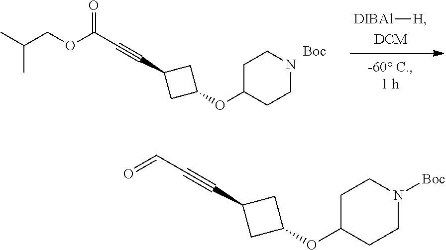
[DIBAl][H].C1NCCC(OC2CC(C#CC(OCC(C)C)=O)C2)C1.[Boc].C1N([Boc])CCC(OC2CC(C#CC=O)C2)C1
